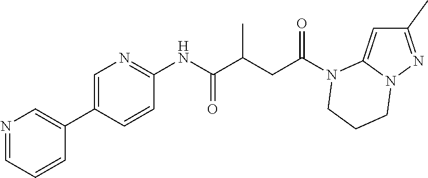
C1(C)=NN2C(=C1)N(C(CC(C(NC1=NC=C(C3=CN=CC=C3)C=C1)=O)C)=O)CCC2
